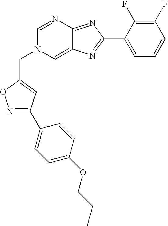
C1=NC2=NC(C3=CC=CC(F)=C3F)=NC2=CN1CC1=CC(C2=CC=C(OCCC)C=C2)=NO1
